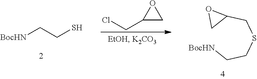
[BocHN]CCS.C1C(CSCC[BocHN])O1.ClCC1CO1
